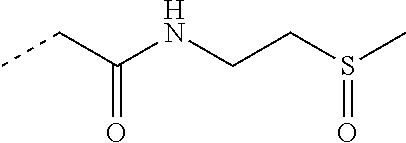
CCC(=O)NCCS(=O)C
